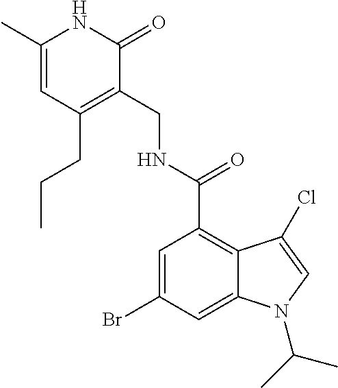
C1=C(C)NC(=O)C(CNC(C2=C3C(=CC(Br)=C2)N(C(C)C)C=C3Cl)=O)=C1CCC
